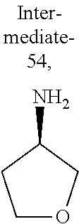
C1OCC(N)C1
